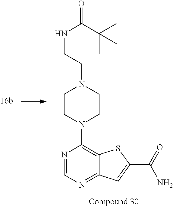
N1=CN=C2C(=C1N1CCN(CCNC(C(C)(C)C)=O)CC1)SC(C(=O)N)=C2
